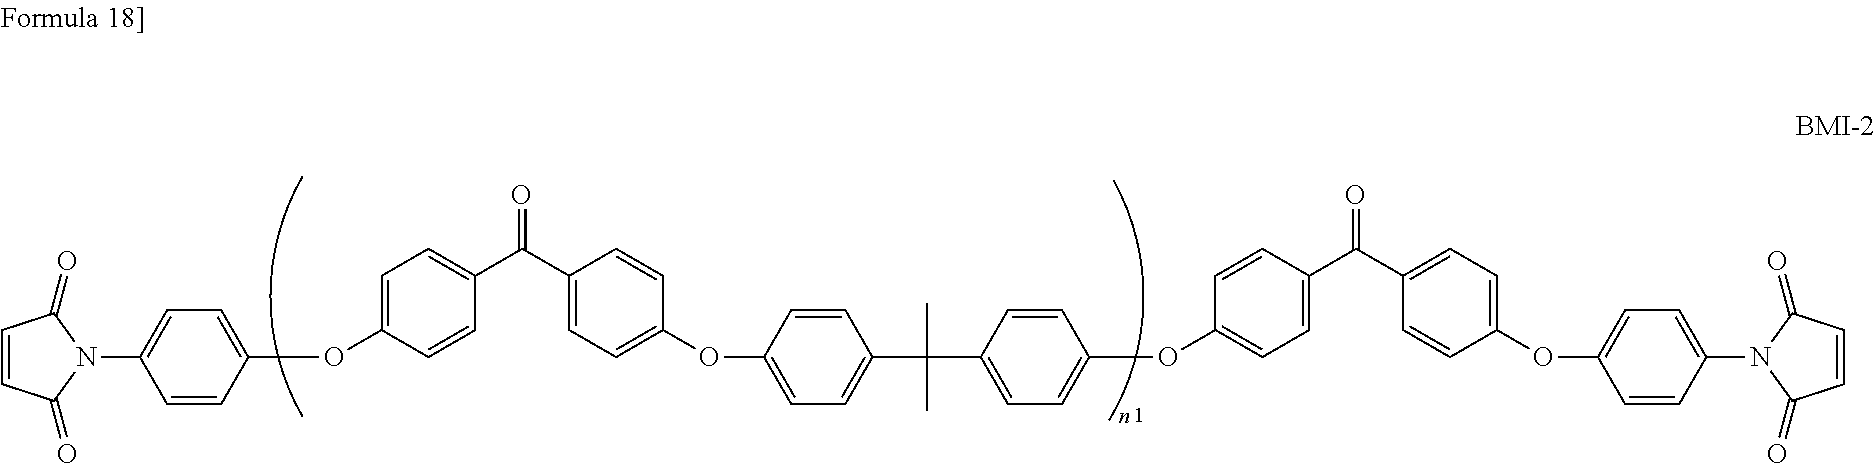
C1=CC(=O)N(C2=CC=C(OC3=CC=C(C(C4=CC=C(OC5=CC=C(C(C6=CC=C(OC7=CC=C(C(C8=CC=C(OC9=CC=C(N%10C(=O)C=CC%10=O)C=C9)C=C8)=O)C=C7)C=C6)(C)C)C=C5)C=C4)=O)C=C3)C=C2)C1=O
